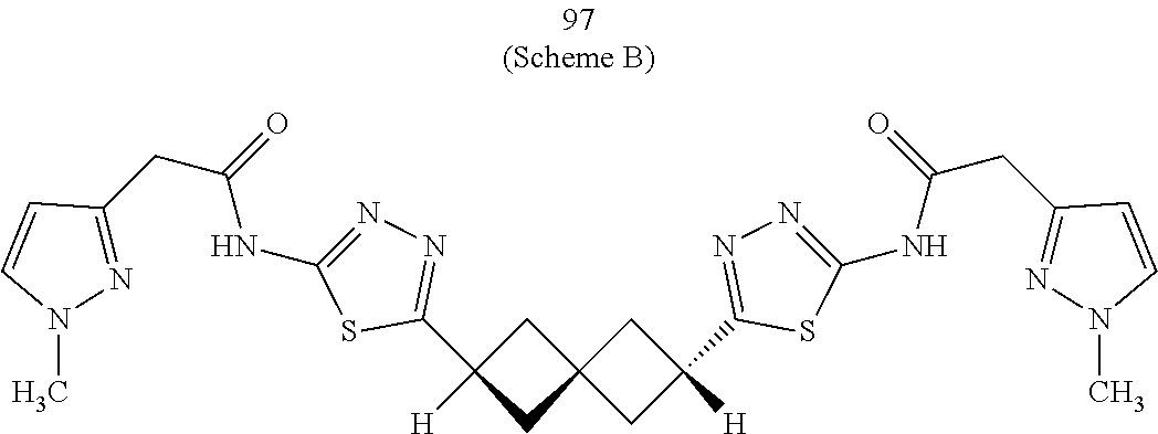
C1C(C2=NN=C(NC(CC3=NN(C)C=C3)=O)S2)([H])CC12CC(C1=NN=C(NC(CC3=NN(C)C=C3)=O)S1)([H])C2
